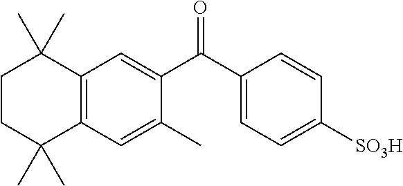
C12=C(C=C(C)C(C(C3=CC=C([SO3H])C=C3)=O)=C1)C(C)(C)CCC2(C)C
